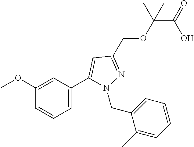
C(C(OCC1=NN(CC2=CC=CC=C2C)C(C2=CC=CC(OC)=C2)=C1)(C)C)(=O)O
